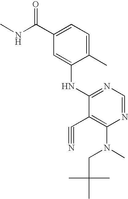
N1=CN=C(NC2=CC(C(NC)=O)=CC=C2C)C(C#N)=C1N(C)CC(C)(C)C
